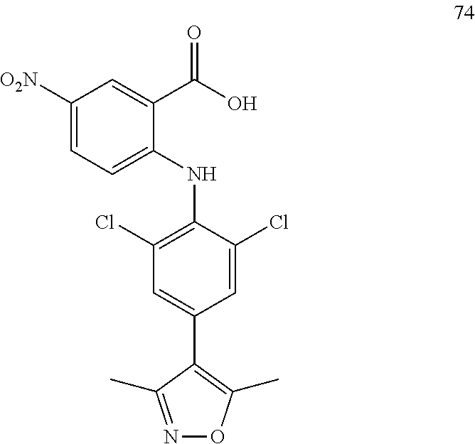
C1([O2N])=CC=C(NC2=C(Cl)C=C(C3=C(C)ON=C3C)C=C2Cl)C(C(O)=O)=C1
